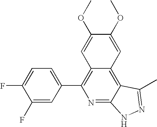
C1(F)=CC(C2=C3C(=C4C(=N2)NN=C4C)C=C(OC)C(OC)=C3)=CC=C1F
